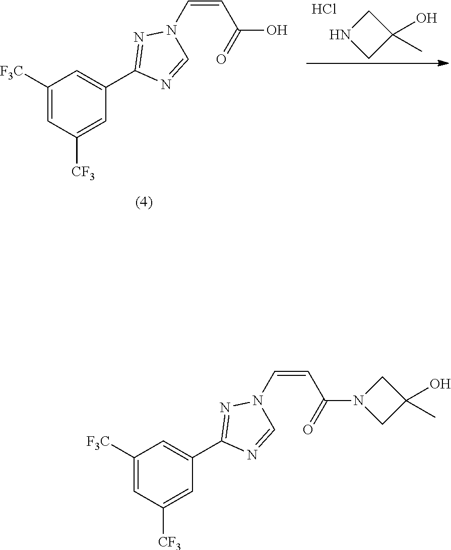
C1([F3C])=CC([CF3])=CC(C2=NN(C=CC(=O)N3CC(O)(C)C3)C=N2)=C1.C1([F3C])=CC([CF3])=CC(C2=NN(C=CC(=O)O)C=N2)=C1.C1(O)(C)CNC1.Cl
